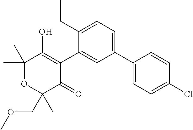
C1(C2=CC=C(CC)C(C3=C(O)C(C)(C)OC(COC)(C)C3=O)=C2)=CC=C(Cl)C=C1
